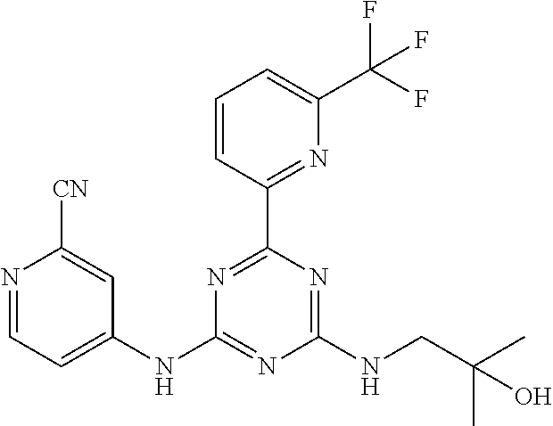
N1=CC=C(NC2=NC(NCC(C)(C)O)=NC(C3=NC(C(F)(F)F)=CC=C3)=N2)C=C1[CN]
